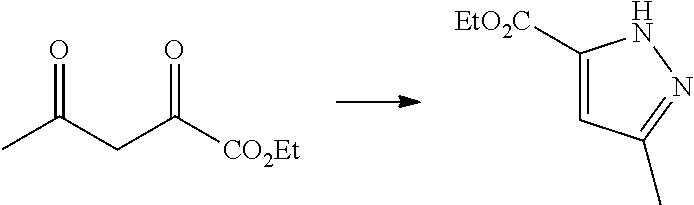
CC(CC([CO2Et])=O)=O.[EtO2C]C1=CC(C)=NN1
